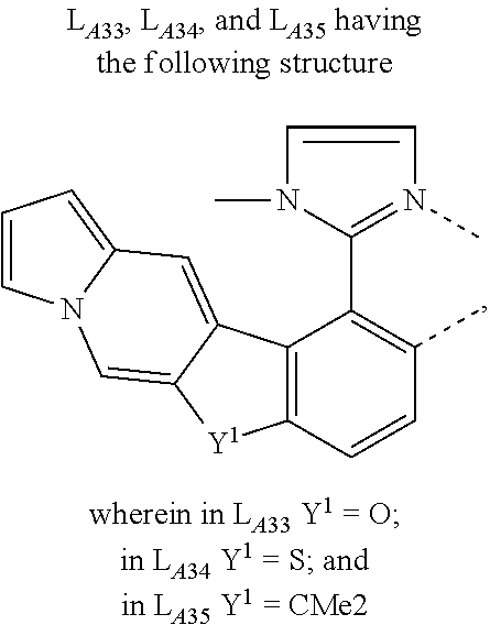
C1=CN(C)=C(C2=C(C)C=CC3=C2C2=CC4=CC=CN4C=C2[Y1]3)N1C
